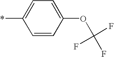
C1=CC(OC(F)(F)F)=CC=C1*
